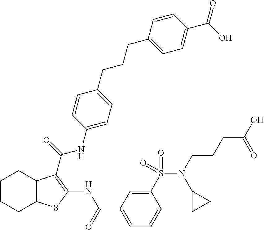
C1(S(N(CCCC(O)=O)C2CC2)(=O)=O)=CC(C(=O)NC2=C(C(=O)NC3=CC=C(CCCC4=CC=C(C(O)=O)C=C4)C=C3)C3=C(S2)CCCC3)=CC=C1
